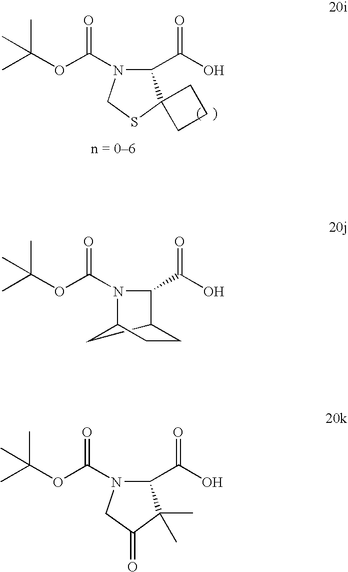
CC(OC(N1C(C(O)=O)C2(SC1)CCC2)=O)(C)C.C1C2CC(C1)N(C(OC(C)(C)C)=O)C2C(O)=O.CC(OC(N1C(C(O)=O)C(C)(C)C(=O)C1)=O)(C)C
